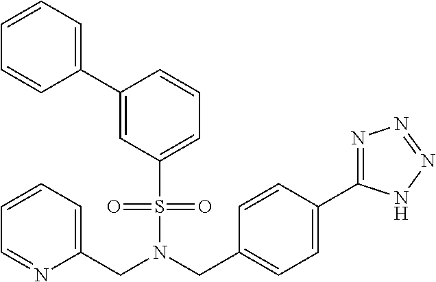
C(N(S(C1=CC=CC(C2=CC=CC=C2)=C1)(=O)=O)CC1=CC=C(C2=NN=NN2)C=C1)C1=CC=CC=N1
